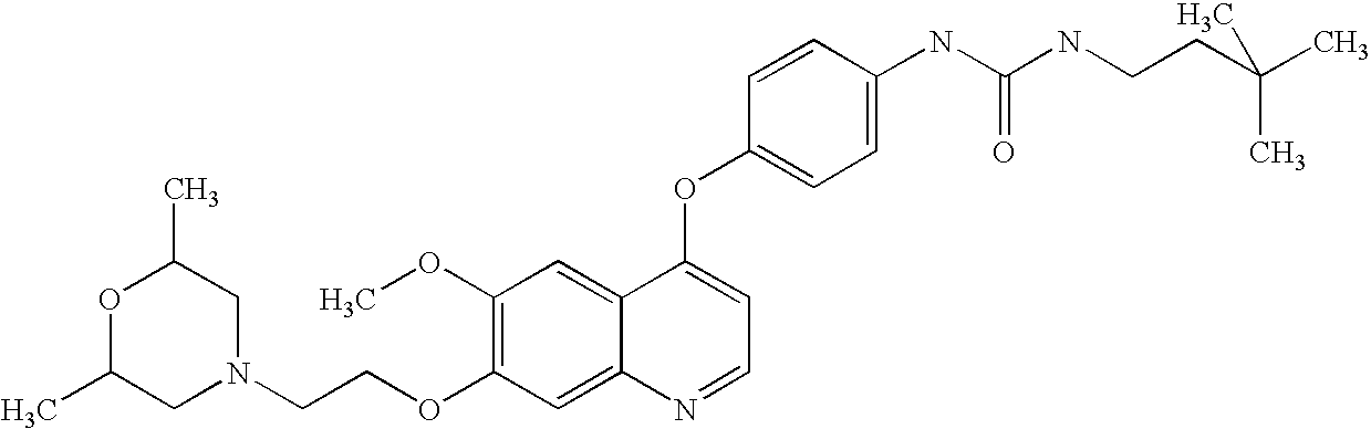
C1=CC(OC2=CC=NC3=CC(OCCN4CC(C)OC(C)C4)=C(OC)C=C23)=CC=C1NC(NCCC(C)(C)C)=O
